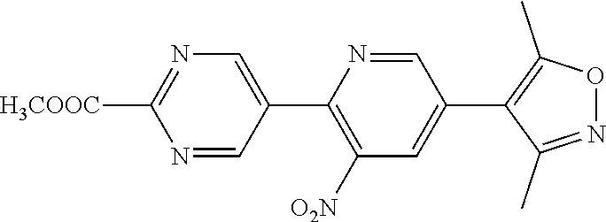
C1=C(C2=C([O2N])C=C(C3=C(C)ON=C3C)C=N2)C=NC([H3COOC])=N1
